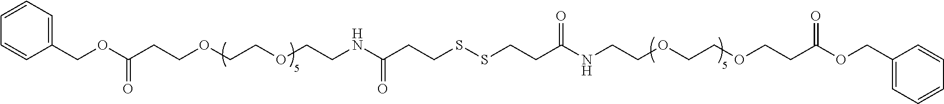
C1=CC=CC=C1COC(=O)CCOCCOCCNC(CCSSCCC(NCCOCCOCCC(OCC1=CC=CC=C1)=O)=O)=O
